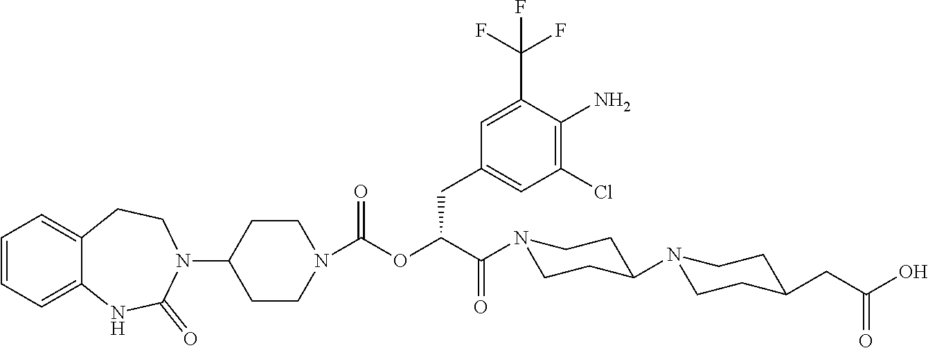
C1=CC=C2C(=C1)CCN(C1CCN(C(OC(C(N3CCC(N4CCC(CC(=O)O)CC4)CC3)=O)CC3=CC(Cl)=C(N)C(C(F)(F)F)=C3)=O)CC1)C(=O)N2
